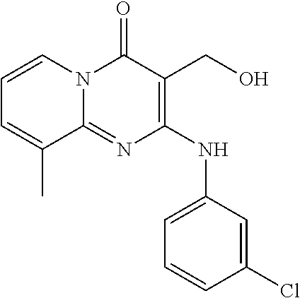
C1=CN2C(=NC(NC3=CC=CC(Cl)=C3)=C(CO)C2=O)C(C)=C1
